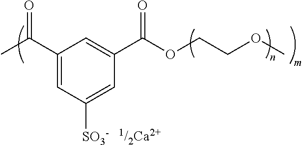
C1(C(C)=O)=CC([SO3-])=CC(C(OCCOC)=O)=C1
